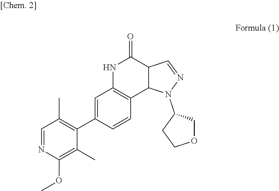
C1=NC(OC)=C(C)C(C2=CC3=C(C=C2)C2C(C(=O)N3)C=NN2C2CCOC2)=C1C
